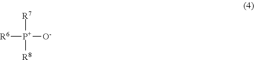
[R6][P+]([R7])([R8])[O-]
